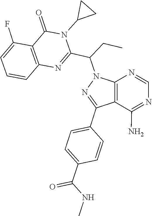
C1=NC2=C(C(C3=CC=C(C(NC)=O)C=C3)=NN2C(C2=NC3=C(C(F)=CC=C3)C(=O)N2C2CC2)CC)C(N)=N1
